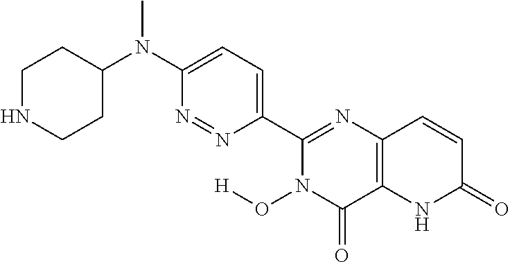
C1NCCC(N(C2=CC=C(C3=NC4=C(C(=O)N3O[H])NC(=O)C=C4)N=N2)C)C1
